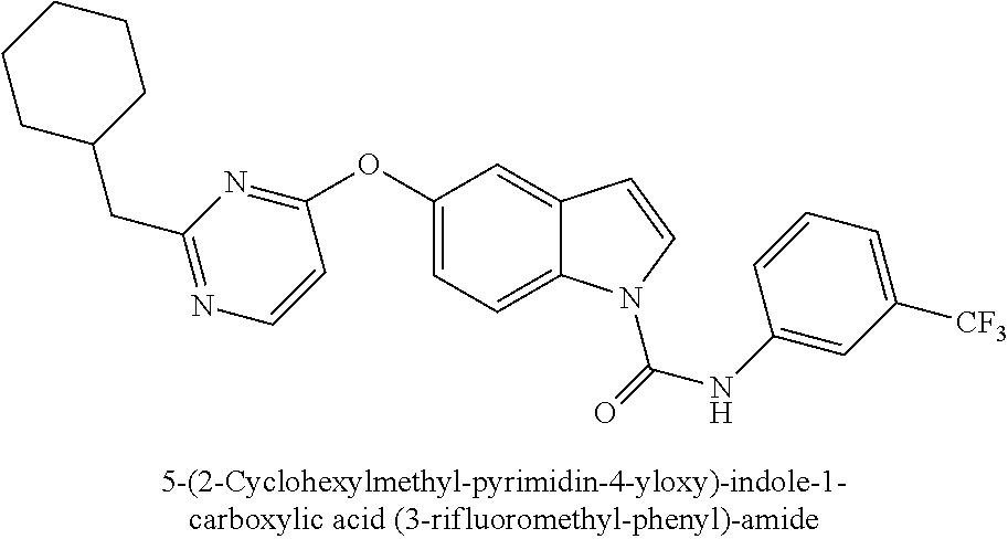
C1(OC2=NC(CC3CCCCC3)=NC=C2)=CC=C2C(=C1)C=CN2C(NC1=CC([CF3])=CC=C1)=O
